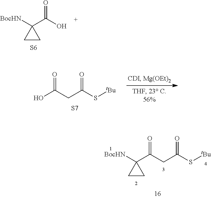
C1CC1(C(O)=O)[BocHN].[S6].OC(CC(S[tBu])=O)=O.[S7].C1CC1(C(=O)CC(S[tBu])=O)[BocHN]
